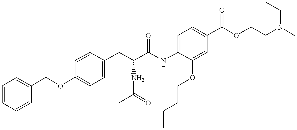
O(C1=CC=C(CC(C(NC2=CC=C(C(OCCN(C)CC)=O)C=C2OCCCC)=O)NC(C)=O)C=C1)CC1=CC=CC=C1
